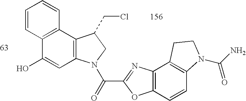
C12=C(C=CC3=C1CCN3C(N)=O)OC(C(=O)N1C3=C(C4=C(C(O)=C3)C=CC=C4)C(CCl)C1)=N2
